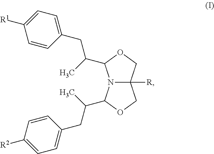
N12C([R])(COC1C(C)CC1=CC=C([R1])C=C1)COC2C(C)CC1=CC=C([R2])C=C1
